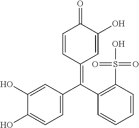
C1=CC(=C(C2=C(S(=O)(=O)O)C=CC=C2)C2=CC=C(O)C(O)=C2)C=C(O)C1=O
